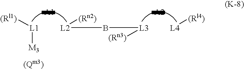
[L4][(Rl4)].[L2]([(Rn2)])B[L3][(Rn3)].[L1]([(Rl1)])[M3]
